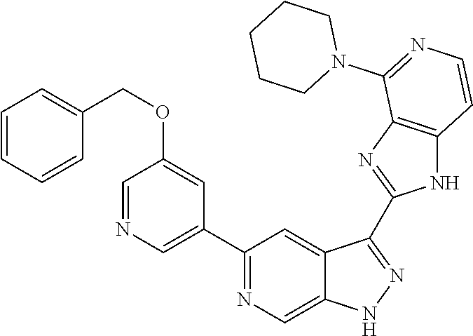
C1(C2=NC=C3C(=C2)C(C2=NC4=C(N2)C=CN=C4N2CCCCC2)=NN3)=CN=CC(OCC2=CC=CC=C2)=C1
